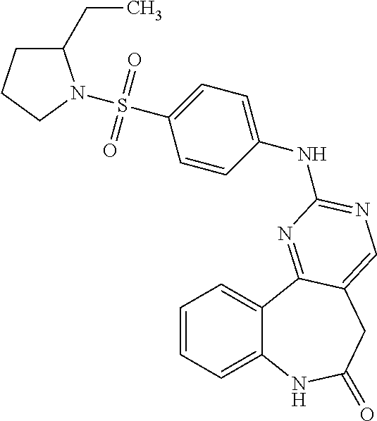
C1=CC=C2C(=C1)C1=NC(NC3=CC=C(S(=O)(=O)N4C(CC)CCC4)C=C3)=NC=C1CC(=O)N2
